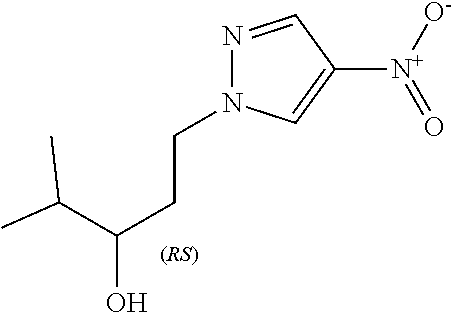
N1=CC([N+]([O-])=O)=CN1CCC(C(C)C)O
